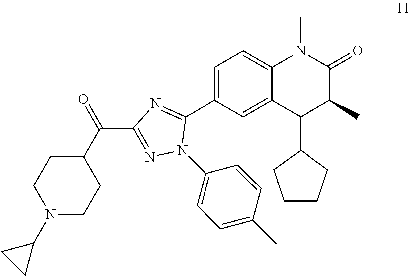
C1=C(C2=NC(C(C3CCN(C4CC4)CC3)=O)=NN2C2=CC=C(C)C=C2)C=C2C(=C1)N(C)C(=O)C(C)C2C1CCCC1
